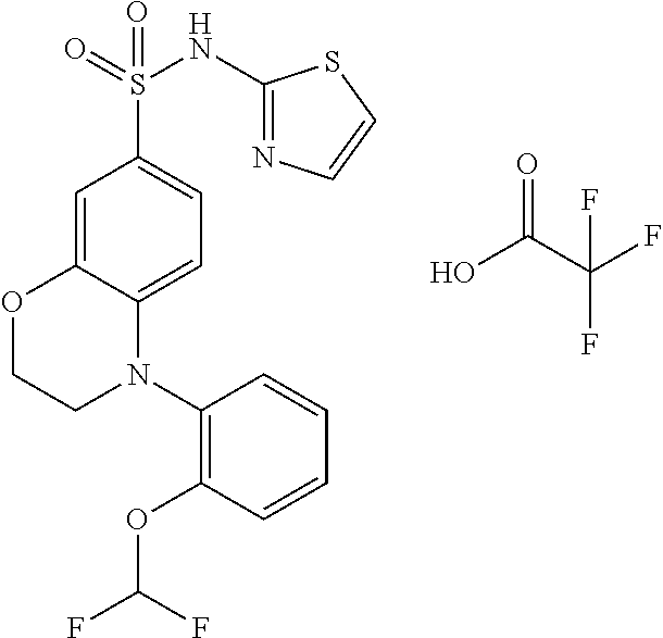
O1CCN(C2=C(OC(F)F)C=CC=C2)C2=CC=C(S(=O)(NC3=NC=CS3)=O)C=C12.O=C(O)C(F)(F)F
